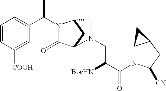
C1=CC([COOH])=CC(C(C)N2C(=O)C3CC2CN3CC([BocHN])C(=O)N2C3C(CC2[CN])C3)=C1
